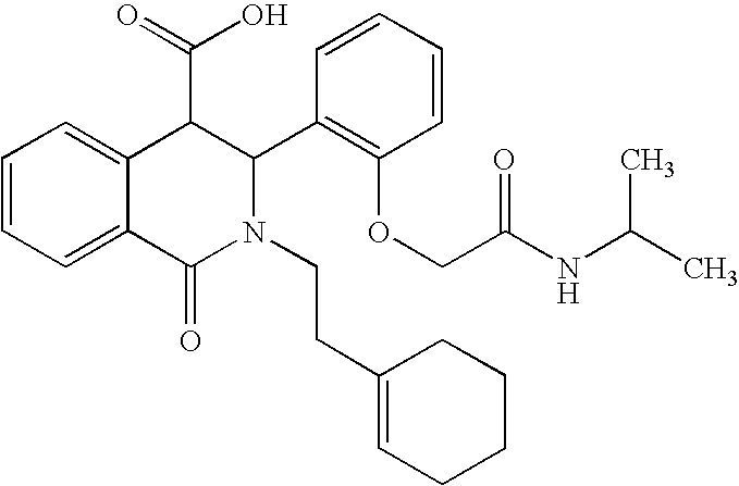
C1=CC=C2C(=C1)C(C(O)=O)C(C1=C(OCC(NC(C)C)=O)C=CC=C1)N(CCC1=CCCCC1)C2=O
